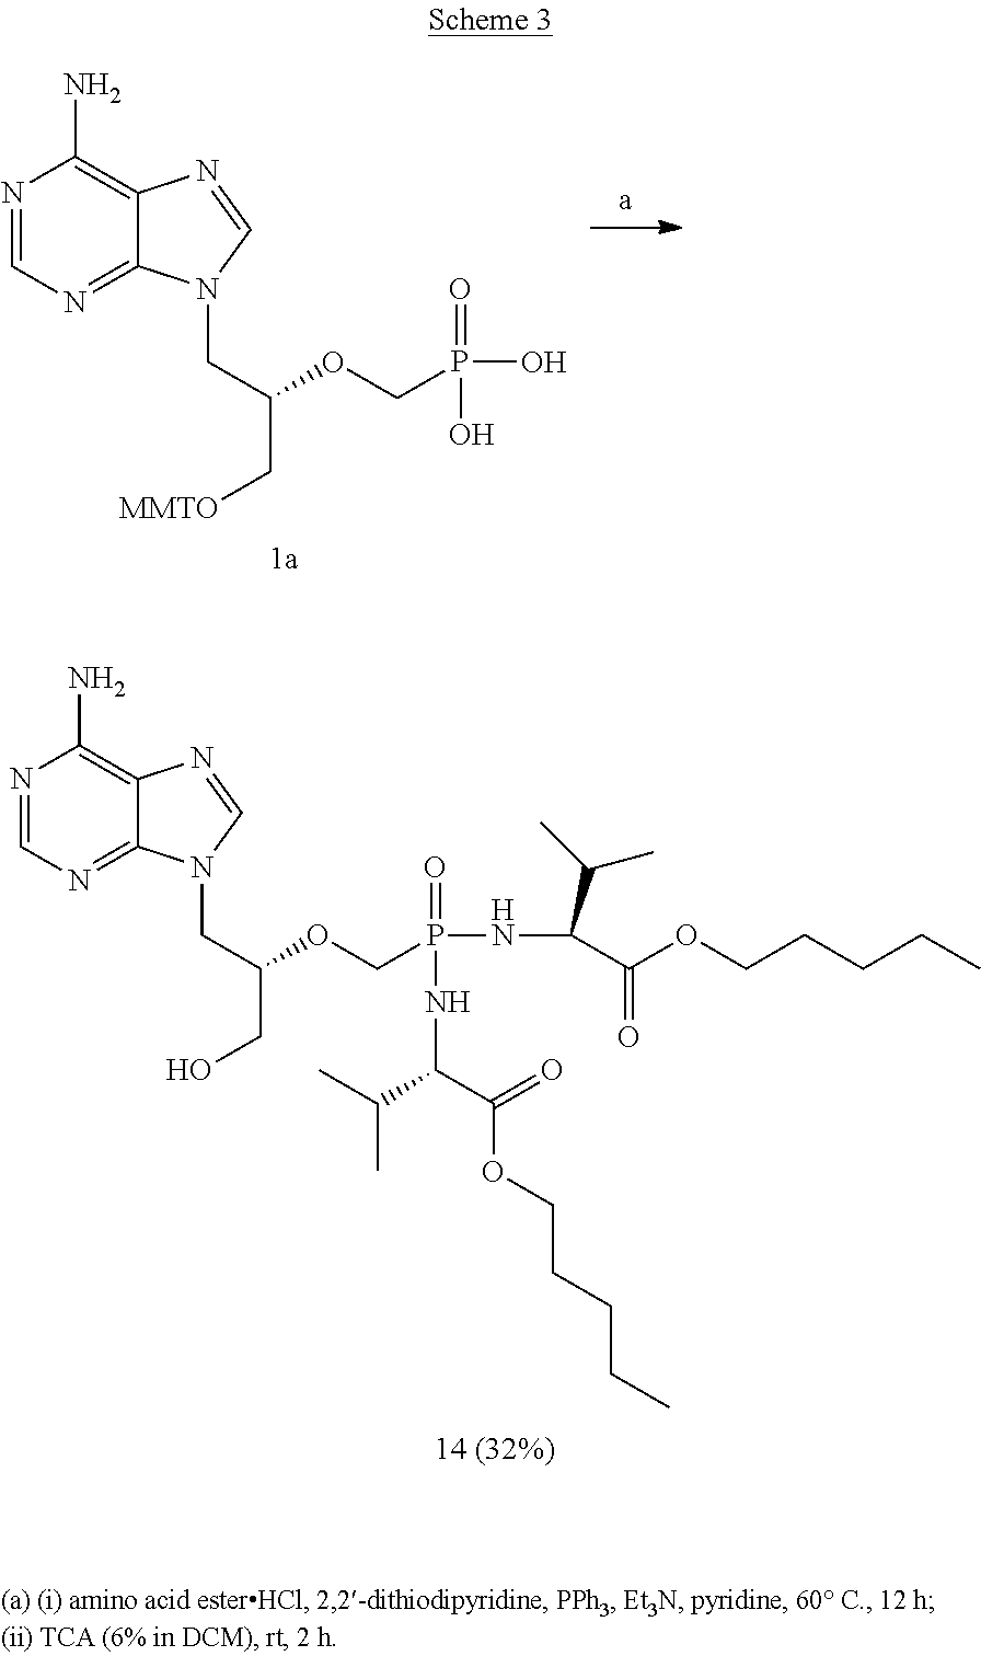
N1=CN=C2C(=C1N)N=CN2CC(C[MMTO])OCP(=O)(O)O.N1=CN=C2C(=C1N)N=CN2CC(CO)OCP(=O)(NC(C(C)C)C(OCCCCC)=O)NC(C(C)C)C(=O)OCCCCC
